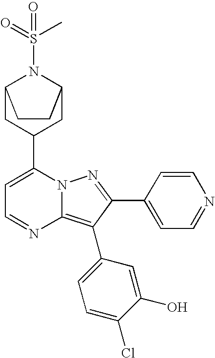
C12CC(C3=CC=NC4=C(C5=CC=C(Cl)C(O)=C5)C(C5=CC=NC=C5)=NN34)CC(N1S(=O)(C)=O)CC2
